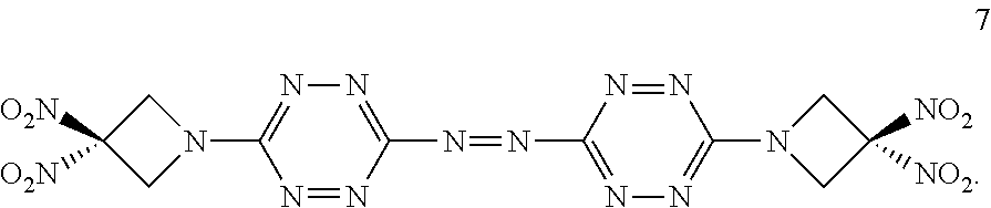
N1=NC(N=NC2=NN=C(N3CC([NO2])([NO2])C3)N=N2)=NN=C1N1CC([O2N])([O2N])C1
